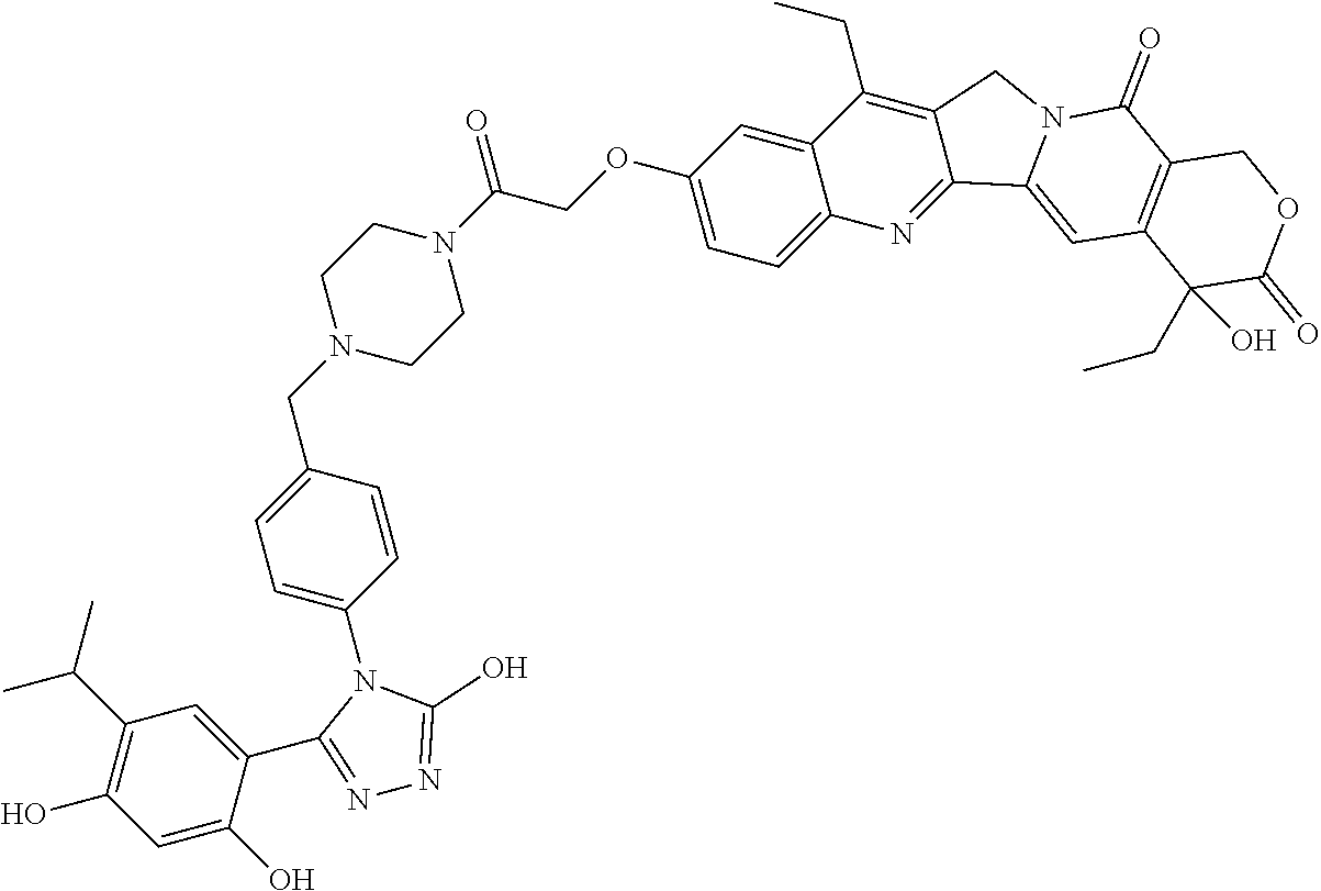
O(C1=CC=C2C(=C1)C(CC)=C1C(=N2)C2=CC3=C(C(=O)N2C1)COC(=O)C3(O)CC)CC(=O)N1CCN(CC2=CC=C(N3C(C4=CC(C(C)C)=C(O)C=C4O)=NN=C3O)C=C2)CC1
